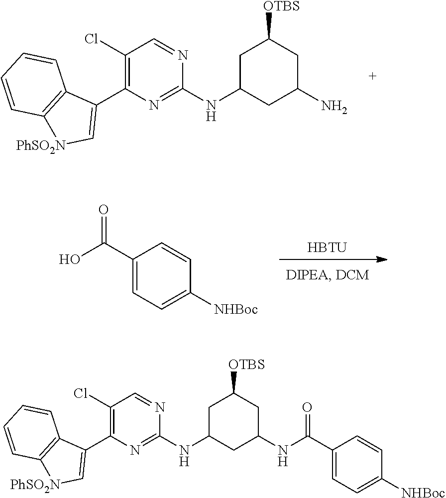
C1(Cl)=C(C2=C[PhSO2N]C3=C2C=CC=C3)N=C(NC2CC([OTBS])CC(N)C2)N=C1.[HBTU].C1(C(O)=O)=CC=C([NHBoc])C=C1.C1(Cl)=C(C2=C[PhSO2N]C3=C2C=CC=C3)N=C(NC2CC([OTBS])CC(NC(C3=CC=C([NHBoc])C=C3)=O)C2)N=C1
